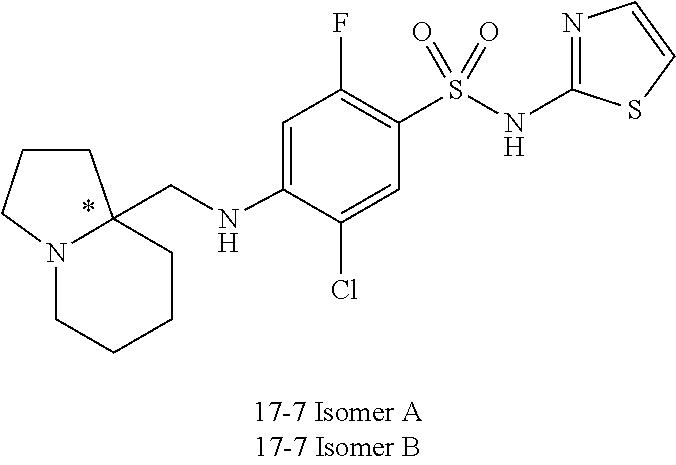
C1=C(NCC23CCCCN2CCC3)C(Cl)=CC(S(=O)(=O)NC2=NC=CS2)=C1F
